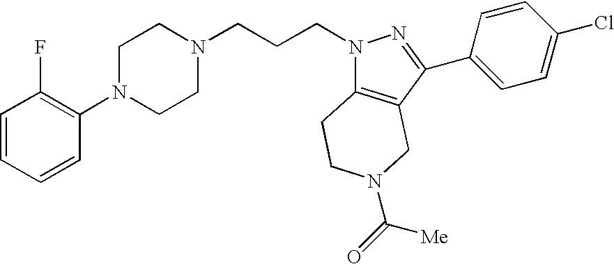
C1=CC=CC(N2CCN(CCCN3C4=C(C(C5=CC=C(Cl)C=C5)=N3)CN(C(=O)[Me])CC4)CC2)=C1F
